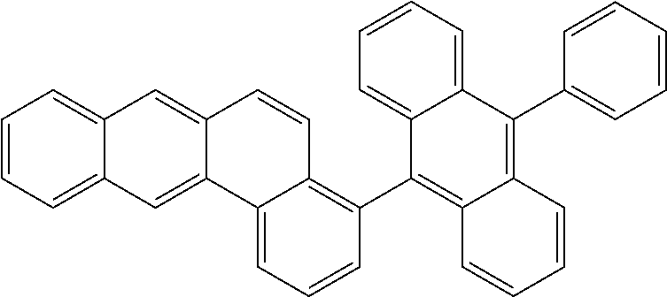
C1=CC=C2C(=C1)C=C1C(=C2)C2=CC=CC(C3=C4C(=C(C5=CC=CC=C5)C5=CC=CC=C35)C=CC=C4)=C2C=C1
